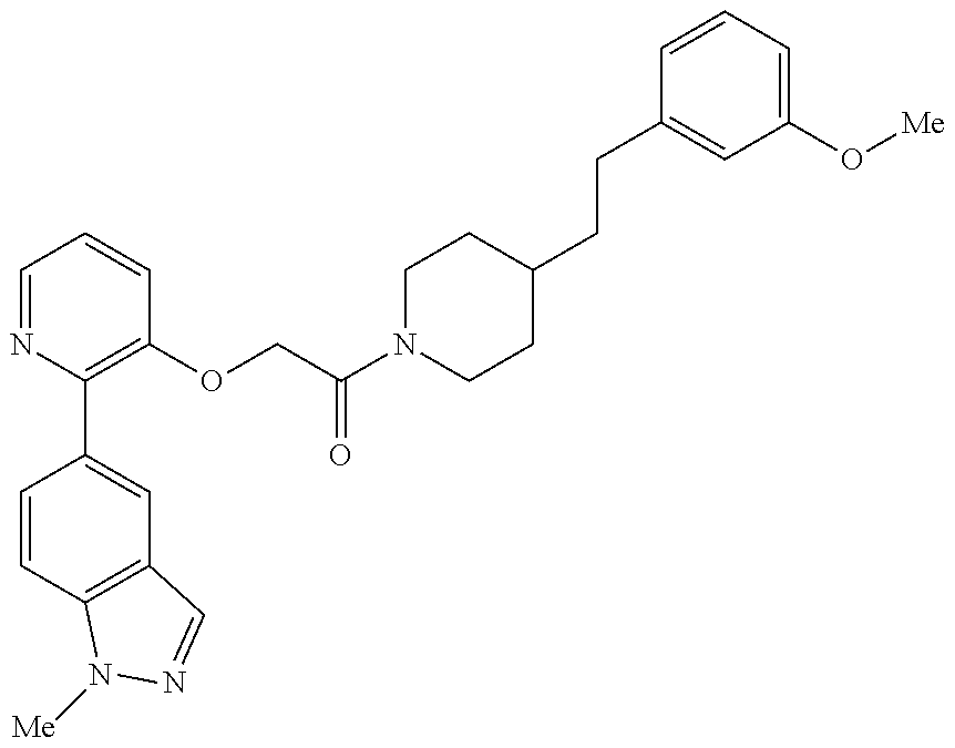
C1=CC2=C(C=C1C1=C(OCC(N3CCC(CCC4=CC(O[Me])=CC=C4)CC3)=O)C=CC=N1)C=NN2[Me]
